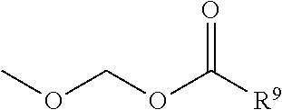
C(OC([R9])=O)OC
